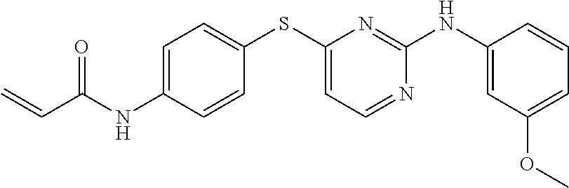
C1=C(NC(C=C)=O)C=CC(SC2=CC=NC(NC3=CC(OC)=CC=C3)=N2)=C1
